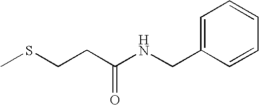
CSCCC(NCC1=CC=CC=C1)=O
